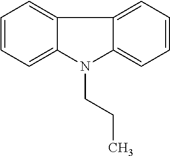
C1=CC=C2C(=C1)C1=CC=CC=C1N2CCC
